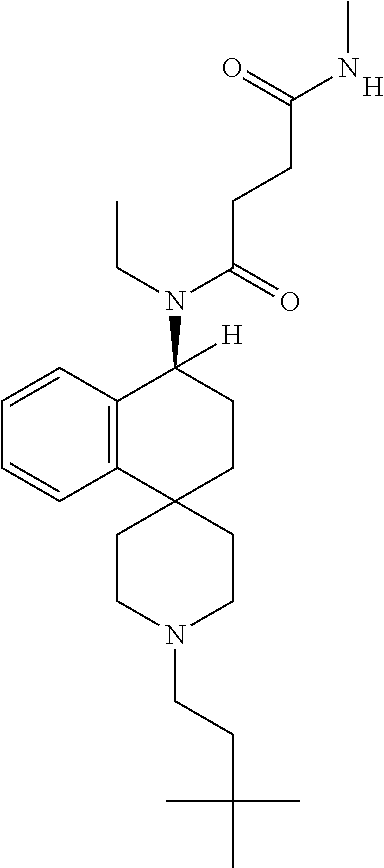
C12=C(C=CC=C1)C(N(C(CCC(NC)=O)=O)CC)([H])CCC21CCN(CCC(C)(C)C)CC1.[H]
